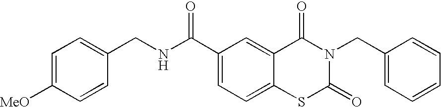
C1=C([MeO])C=CC(CNC(C2=CC=C3C(=C2)C(=O)N(CC2=CC=CC=C2)C(=O)S3)=O)=C1
